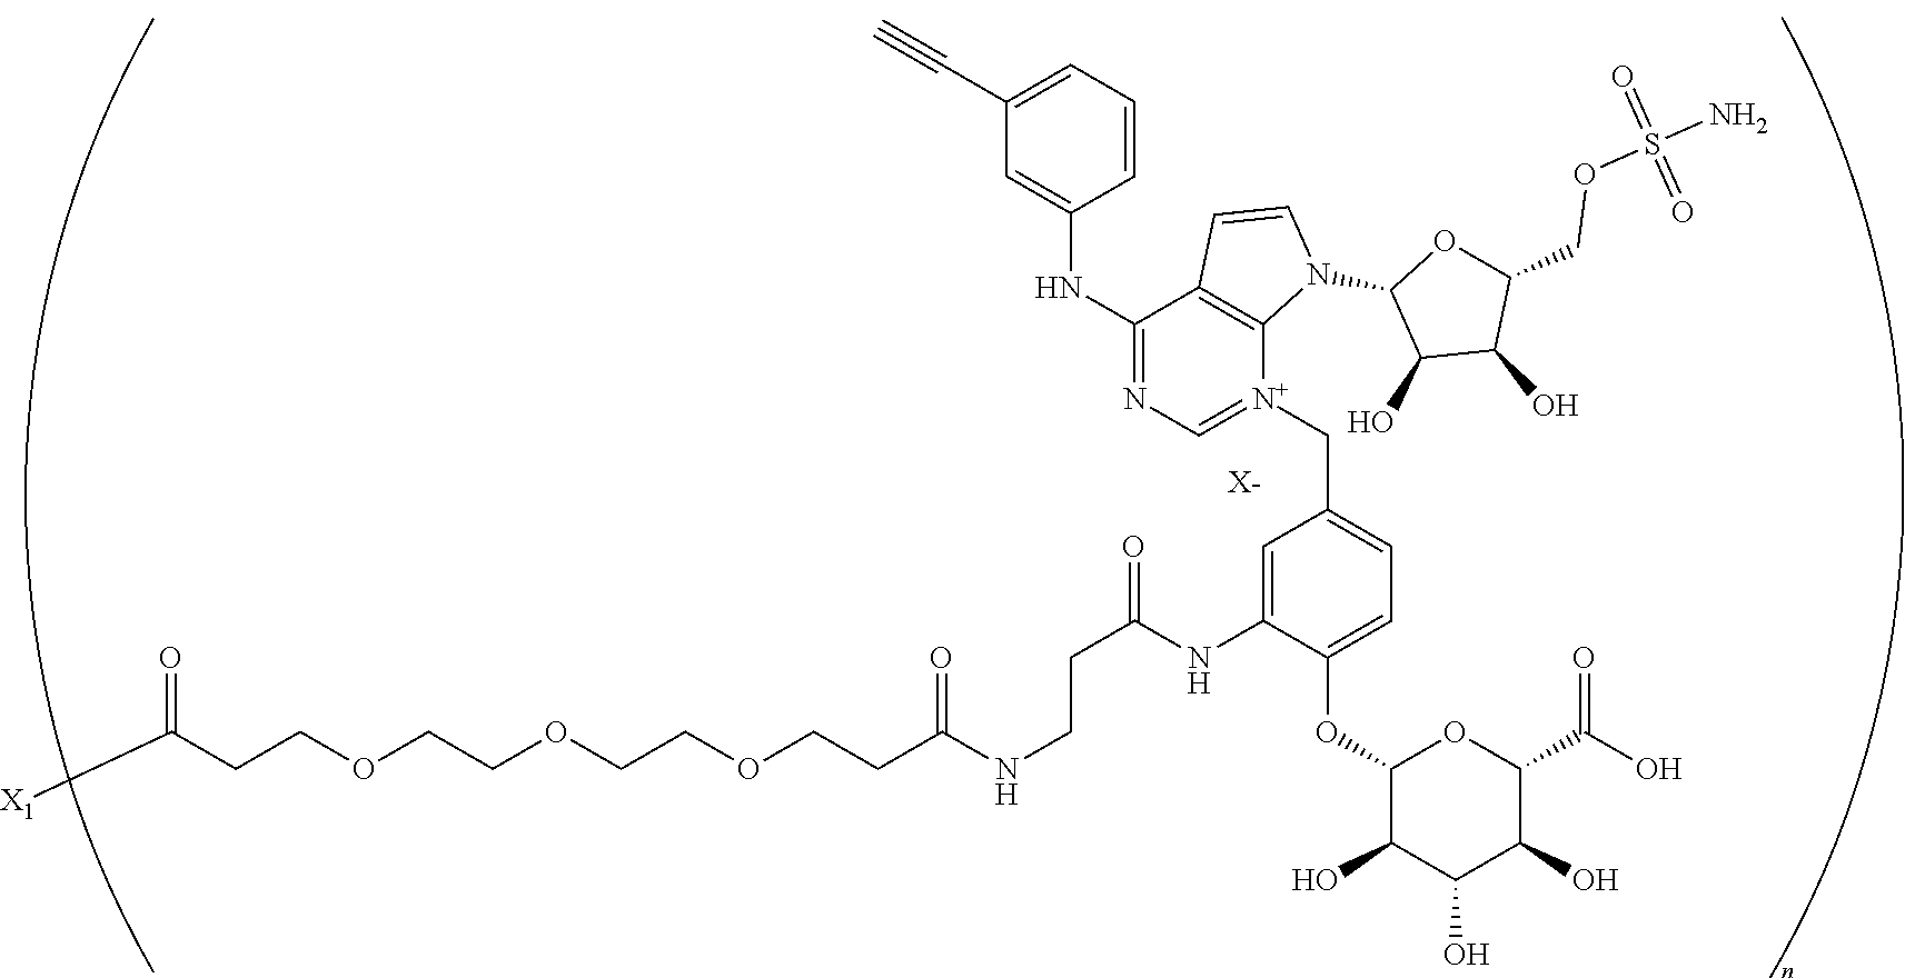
C(COCCOCCOCCC(NCCC(=O)NC1=CC(C[N+]2=CN=C(NC3=CC(C#C)=CC=C3)C3=C2N(C2C(O)C(O)C(COS(N)(=O)=O)O2)C=C3)=CC=C1OC1C(O)C(O)C(O)C(C(O)=O)O1)=O)C([X1])=O.[X-]
